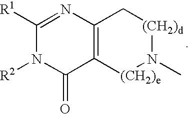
C12=C([(CH2)e]N(C)[(CH2)d]C1)C(=O)N([R2])C([R1])=N2
